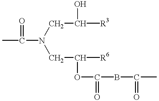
CC(=O)N(CC(OC(=O)BC(=O)C)[R6])CC([R3])O
